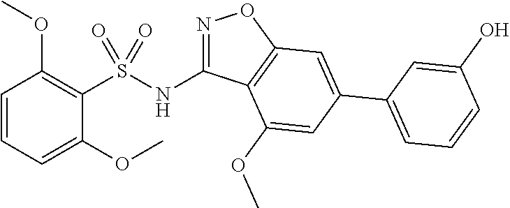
C1=CC=C(OC)C(S(NC2=NOC3=C2C(OC)=CC(C2=CC=CC(O)=C2)=C3)(=O)=O)=C1OC
